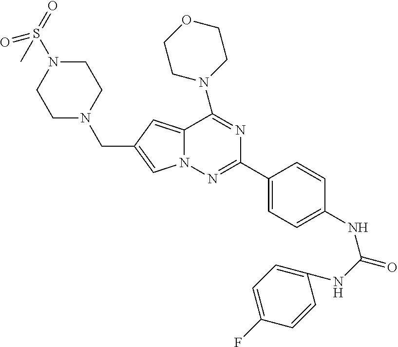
C12=CC(CN3CCN(S(=O)(=O)C)CC3)=CN1N=C(C1=CC=C(NC(=O)NC3=CC=C(F)C=C3)C=C1)N=C2N1CCOCC1
